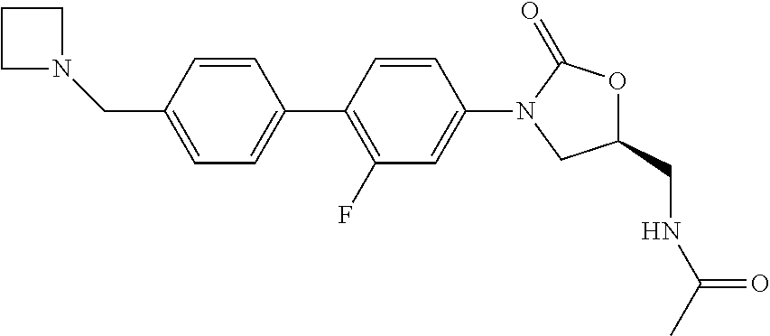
C1N(CC2=CC=C(C3=C(F)C=C(N4CC(CNC(C)=O)OC4=O)C=C3)C=C2)CC1
